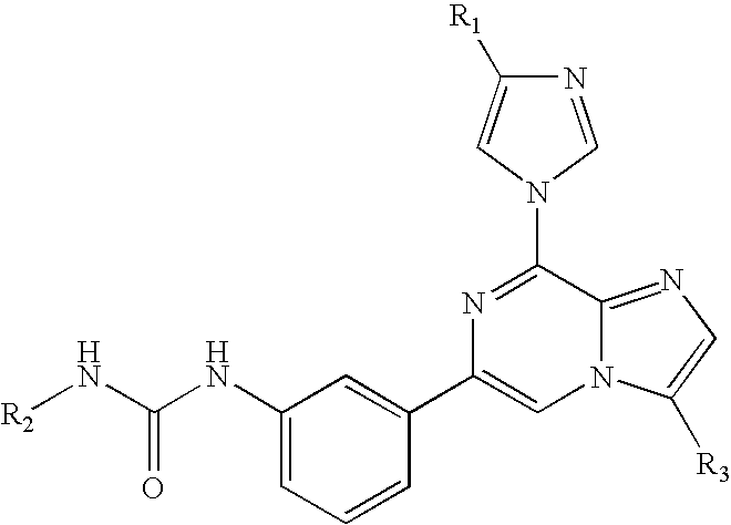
N1=CN(C2=NC(C3=CC(NC(N[R2])=O)=CC=C3)=CN3C2=NC=C3[R3])C=C1[R1]
